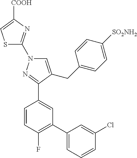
S1C(N2C=C(CC3=CC=C([SO2NH2])C=C3)C(C3=CC(C4=CC=CC(Cl)=C4)=C(F)C=C3)=N2)=NC([COOH])=C1
